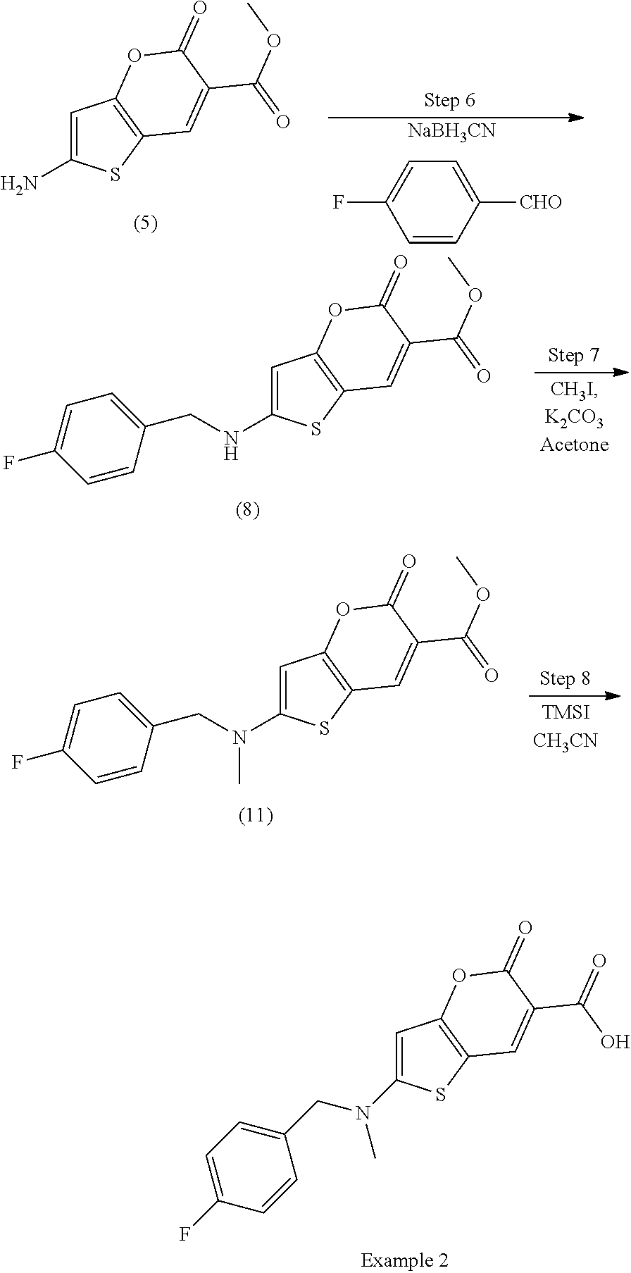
C1=C(N)SC2=C1OC(=O)C(C(=O)OC)=C2.C1=CC([CHO])=CC=C1F.[NaBH3CN].C1=C(N(CC2=CC=C(F)C=C2)C)SC2=C1OC(=O)C(C(O)=O)=C2.C1=C(NCC2=CC=C(F)C=C2)SC2=C1OC(=O)C(C(=O)OC)=C2.C1=C(N(C)CC2=CC=C(F)C=C2)SC2=C1OC(=O)C(C(=O)OC)=C2
